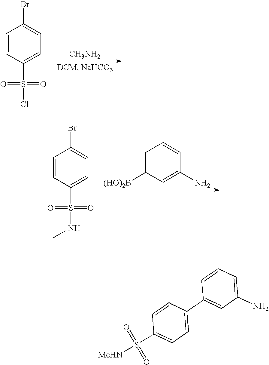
C1=CC(S(Cl)(=O)=O)=CC=C1Br.[CH3NH2].C1=CC(S(NC)(=O)=O)=CC=C1Br.C1=C([(HO)2B])C=C(N)C=C1.[MeHN]S(C1=CC=C(C2=CC(N)=CC=C2)C=C1)(=O)=O
